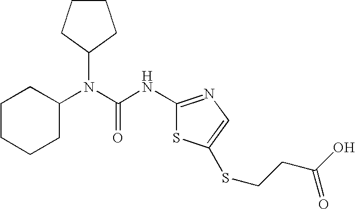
C1CCCC(N(C(=O)NC2=NC=C(SCCC(O)=O)S2)C2CCCC2)C1
